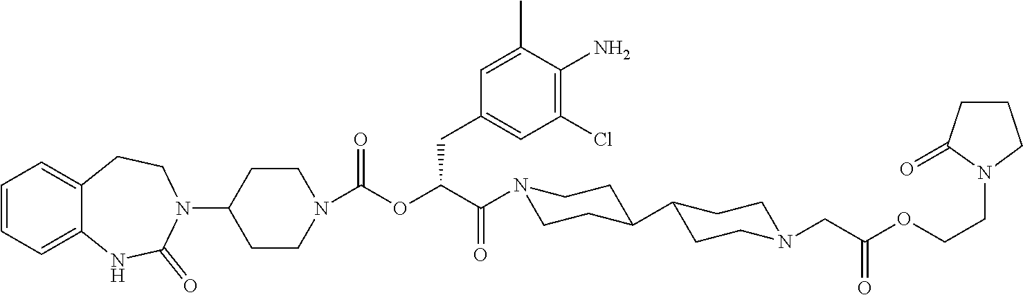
C1=CC=C2C(=C1)CCN(C1CCN(C(OC(C(=O)N3CCC(C4CCN(CC(OCCN5CCCC5=O)=O)CC4)CC3)CC3=CC(Cl)=C(N)C(C)=C3)=O)CC1)C(=O)N2
